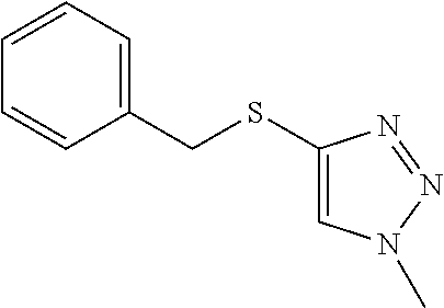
C1=CC=C(CSC2=CN(C)N=N2)C=C1
